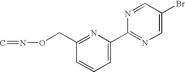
C1=CC=C(C2=NC=C(Br)C=N2)N=C1CON=C
